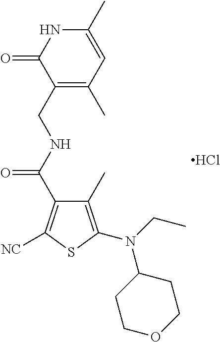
C1(CNC(=O)C2=C([NC])SC(N(CC)C3CCOCC3)=C2C)=C(C)C=C(C)NC1=O.Cl
